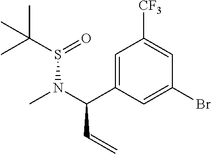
C1([CF3])=CC(Br)=CC(C(N(S(=O)C(C)(C)C)C)C=C)=C1
